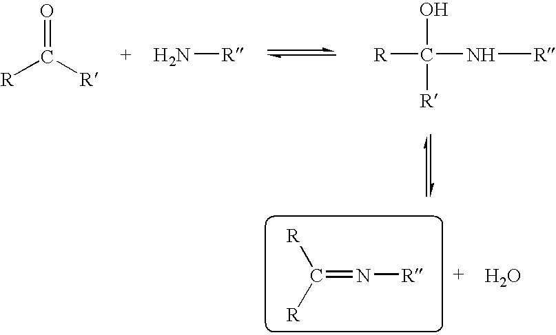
O=C([R])[R].N[R].N([R])C([R])(O)[R].C(=N[R])([R])[R].O
